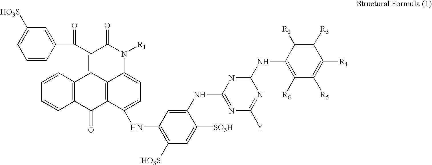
C1=CC(C(C2=C3C4=C(C(NC5=C([HO3S])C=C([SO3H])C(NC6=NC([Y])=NC(NC7=C([R6])C([R5])=C([R4])C([R3])=C7[R2])=N6)=C5)=CC=C4N([R1])C2=O)C(=O)C2=C3C=CC=C2)=O)=CC([HO3S])=C1
